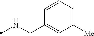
N(CC1=CC([Me])=CC=C1)C
